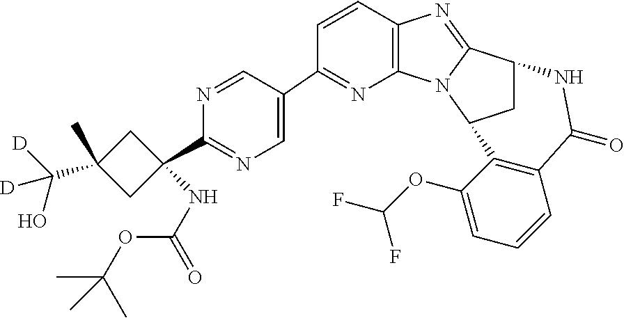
C1=CC2=C(N=C1C1=CN=C(C3(NC(=O)OC(C)(C)C)CC(C)(C([D])(O)[D])C3)N=C1)N1C(=N2)C2CC1C1=C(C(=O)N2)C=CC=C1OC(F)F
